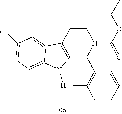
C12=C(CCN(C(=O)OCC)C1C1=C(F)C=CC=C1)C1=CC(Cl)=CC=C1N2[H]
